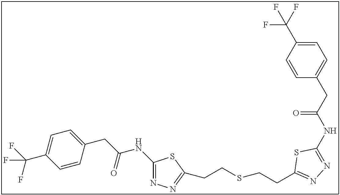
C1(NC(=O)CC2=CC=C(C(F)(F)F)C=C2)=NN=C(CCSCCC2=NN=C(NC(=O)CC3=CC=C(C(F)(F)F)C=C3)S2)S1
